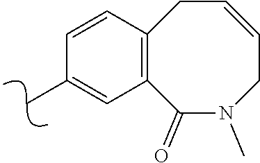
C12=C(C=CC(C)=C1)CC=CCN(C)C2=O
